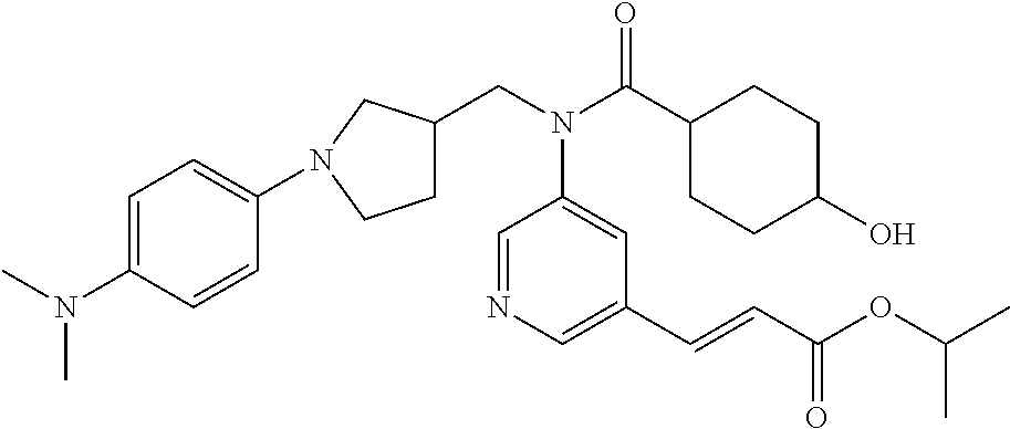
N(C(C1CCC(O)CC1)=O)(C1=CC(C=CC(OC(C)C)=O)=CN=C1)CC1CCN(C2=CC=C(N(C)C)C=C2)C1
